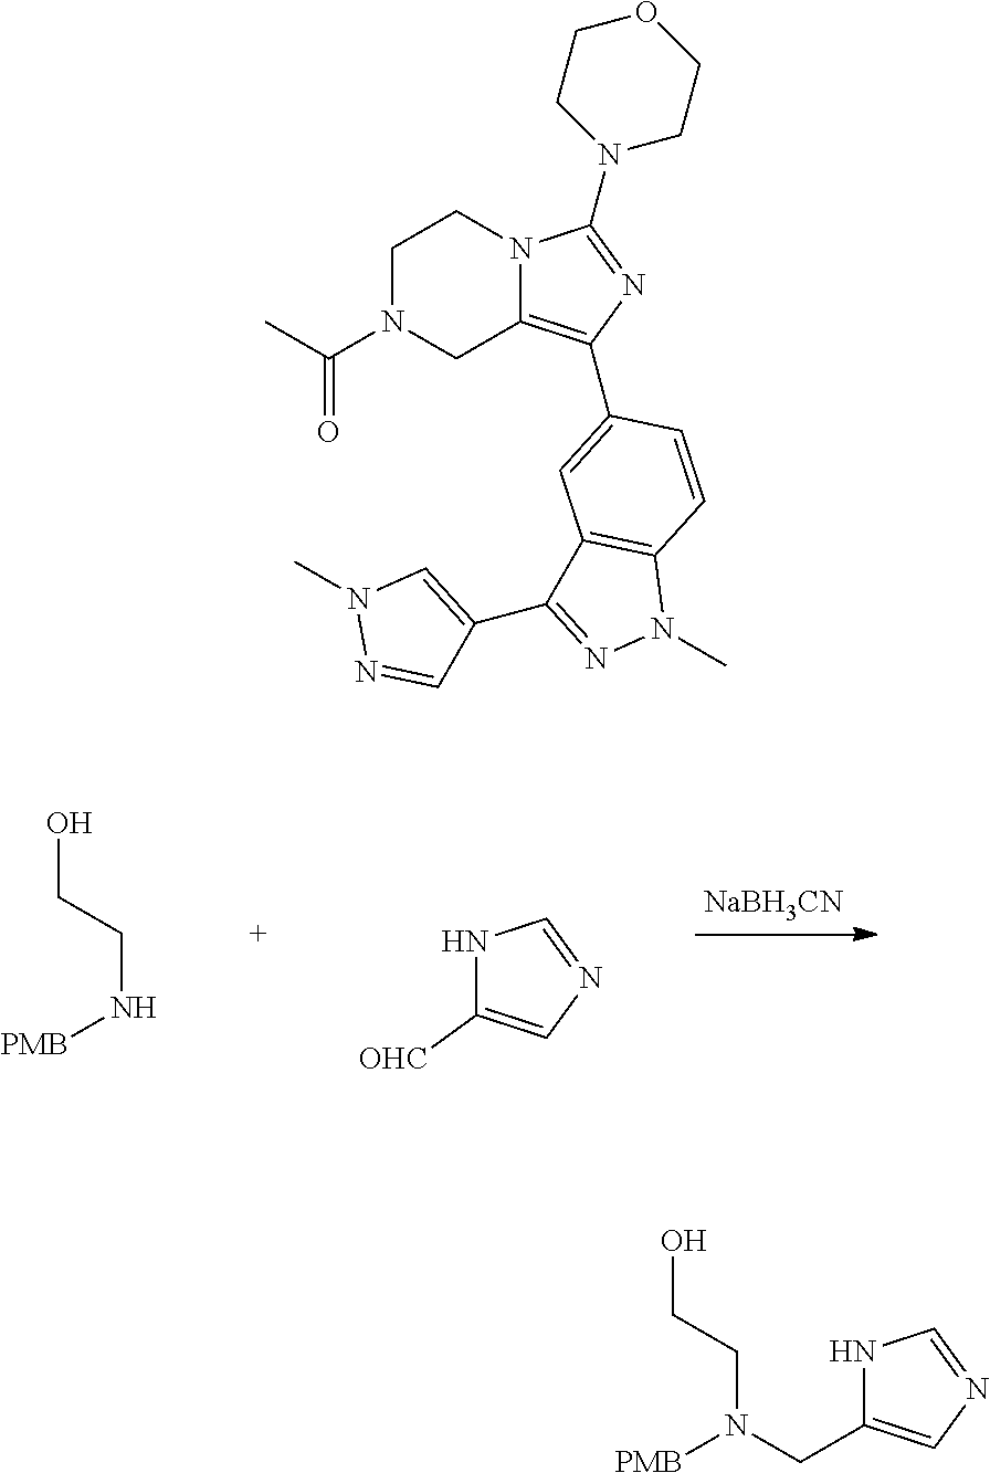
[NaBH3CN].OCCN[PMB].N1C([OHC])=CN=C1.C1N(C(C)=O)CC2=C(C3=CC4=C(N(C)N=C4C4=CN(C)N=C4)C=C3)N=C(N3CCOCC3)N2C1.OCCN([PMB])CC1=CN=CN1
